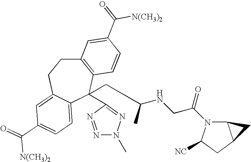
C12=C(C(CC(C)NCC(=O)N3C4C(CC3[CN])C4)(C3=NN(C)N=N3)C3=CC=C(C(=O)[N(CH3)2])C=C3CC1)C=CC(C(=O)[N(CH3)2])=C2
